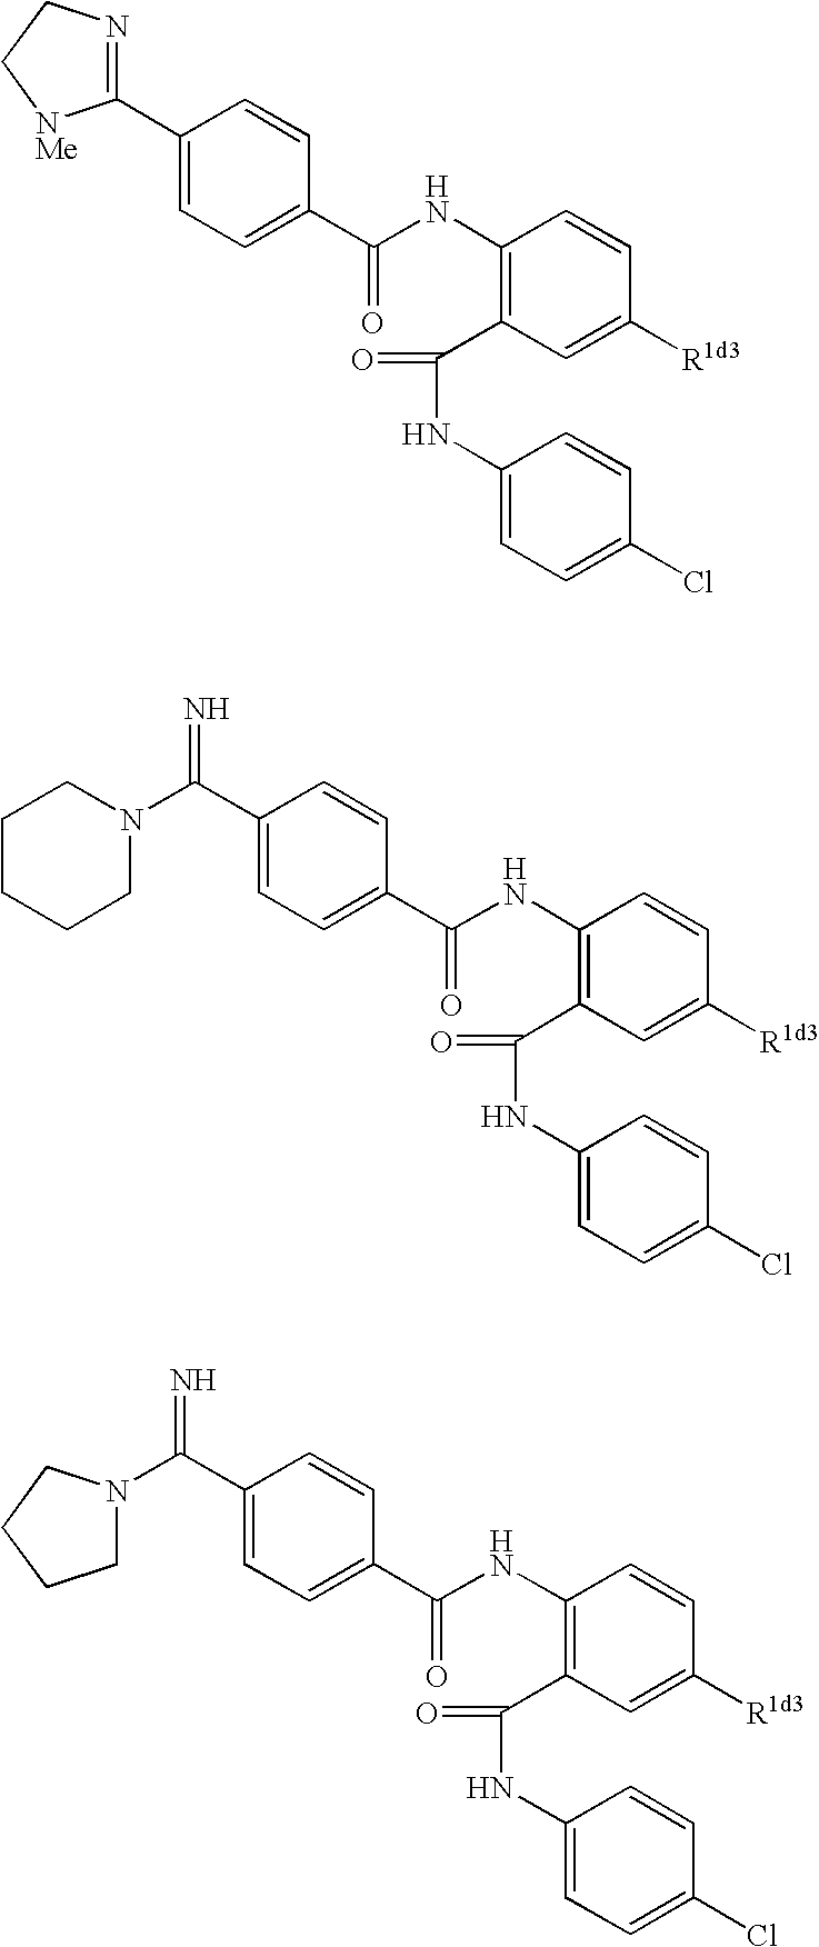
C1(NC(C2=CC=C(C3=NCC[NMe]3)C=C2)=O)=C(C(NC2=CC=C(Cl)C=C2)=O)C=C([R1d3])C=C1.C1(NC(C2=CC=C(C(=N)N3CCCCC3)C=C2)=O)=C(C(NC2=CC=C(Cl)C=C2)=O)C=C([R1d3])C=C1.C1(NC(C2=CC=C(C(=N)N3CCCC3)C=C2)=O)=C(C(NC2=CC=C(Cl)C=C2)=O)C=C([R1d3])C=C1
